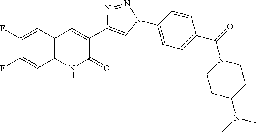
C12=C(C=C(F)C(F)=C1)C=C(C1=CN(C3=CC=C(C(=O)N4CCC(N(C)C)CC4)C=C3)N=N1)C(=O)N2
